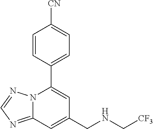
C12=NC=NN1C(C1=CC=C([CN])C=C1)=CC(CNC[CF3])=C2
